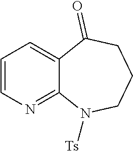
C1=CN=C2C(=C1)C(=O)CCCN2[Ts]
